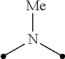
N(C)(C)[Me]
